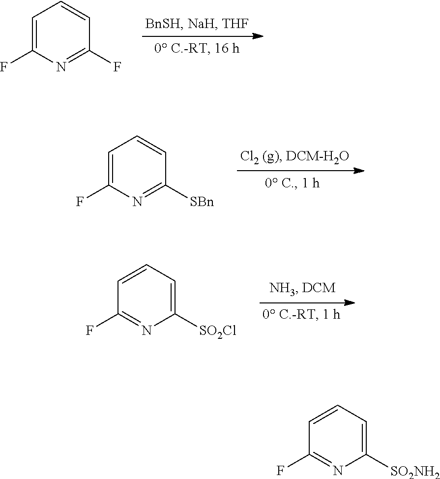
C1=C(F)N=C(F)C=C1.C1=C(F)N=C([SBn])C=C1.C1=CC=C([SO2Cl])N=C1F.C1=CC=C([SO2NH2])N=C1F
